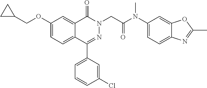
C1(OCC2CC2)=CC=C2C(=C1)C(=O)N(CC(N(C1=CC=C3C(=C1)OC(C)=N3)C)=O)N=C2C1=CC=CC(Cl)=C1
